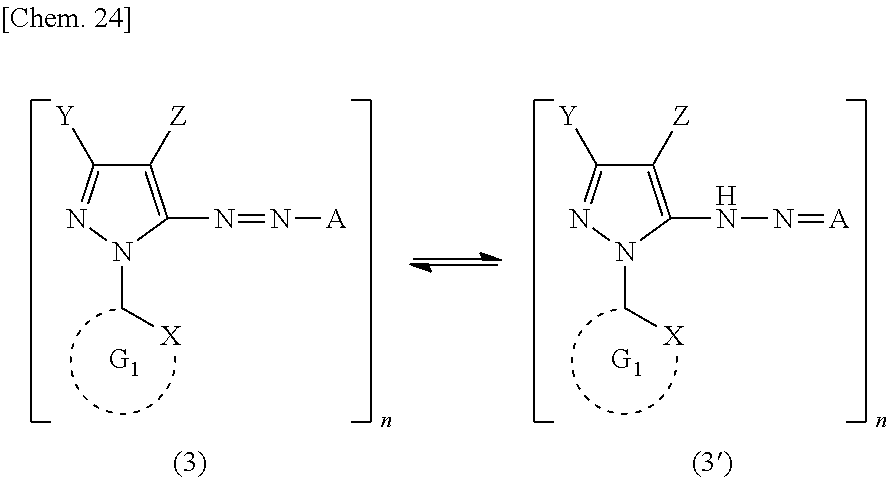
C1([Z])=C(N=N[A])N(C[X])N=C1[Y].C1([Z])=C(NN=[A])N(C[X])N=C1[Y]
